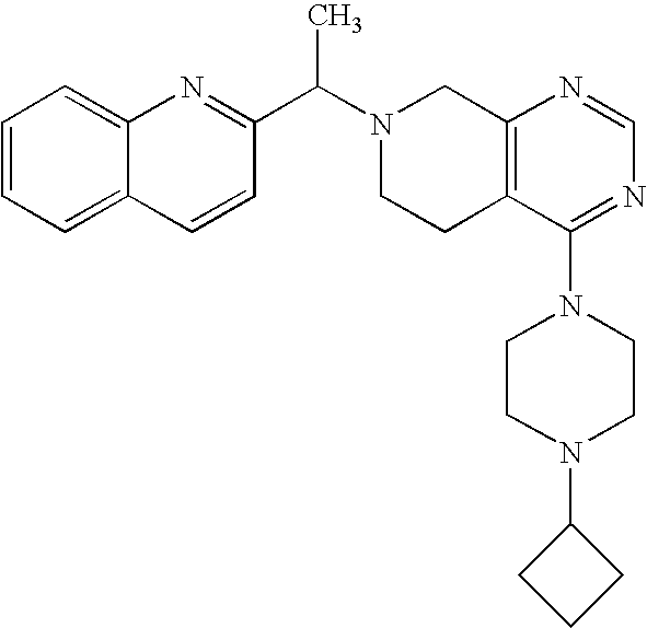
C1(C(N2CCC3=C(C2)N=CN=C3N2CCN(C3CCC3)CC2)C)=NC2=CC=CC=C2C=C1
